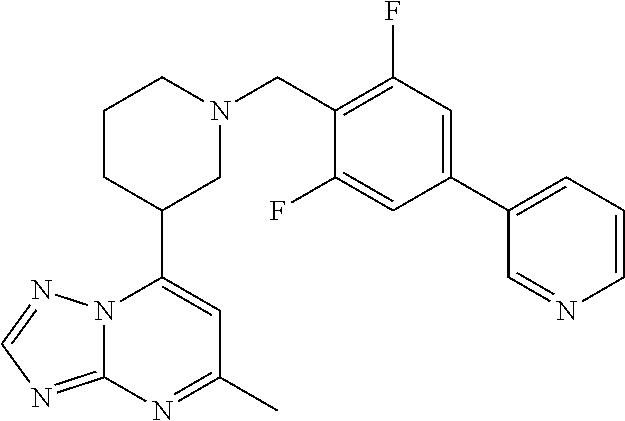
N12C(=NC=N1)N=C(C)C=C2C1CN(CC2=C(F)C=C(C3=CC=CN=C3)C=C2F)CCC1
